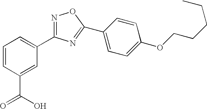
C1=CC(C(=O)O)=CC(C2=NOC(C3=CC=C(OCCCCC)C=C3)=N2)=C1
